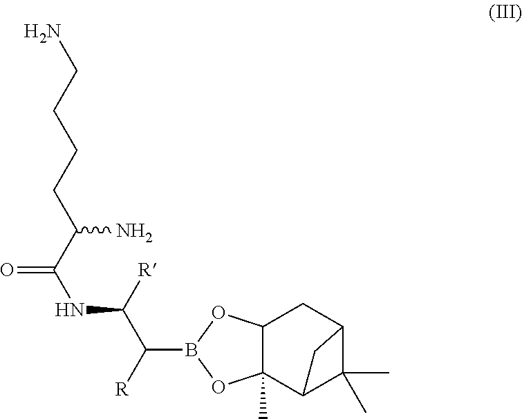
NCCCCC(C(NC(C([R])B1OC2(C)C(O1)CC1C(C)(C)C2C1)[R])=O)N
